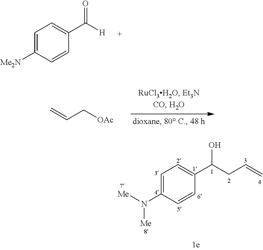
C1=C([Me2N])C=CC(C([H])=O)=C1.C=CC[OAc].C1=C(N([Me])[Me])C=CC(C(CC=C)O)=C1
